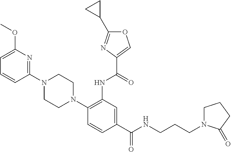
C1=CC(N2CCN(C3=C(NC(=O)C4=COC(C5CC5)=N4)C=C(C(NCCCN4CCCC4=O)=O)C=C3)CC2)=NC(OC)=C1
